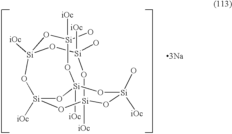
[Si]12([iOc])O[Si](O)([iOc])O[Si]3([iOc])O[Si]([iOc])(O[Si]([iOc])(O[Si](O)([iOc])O1)O[Si](O)([iOc])O3)O2.[3Na]
